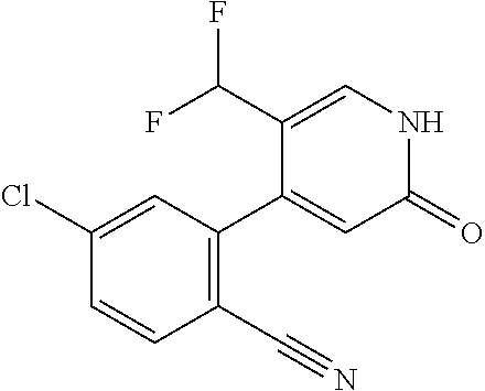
C1(C2=C(C#N)C=CC(Cl)=C2)=CC(=O)NC=C1C(F)F
